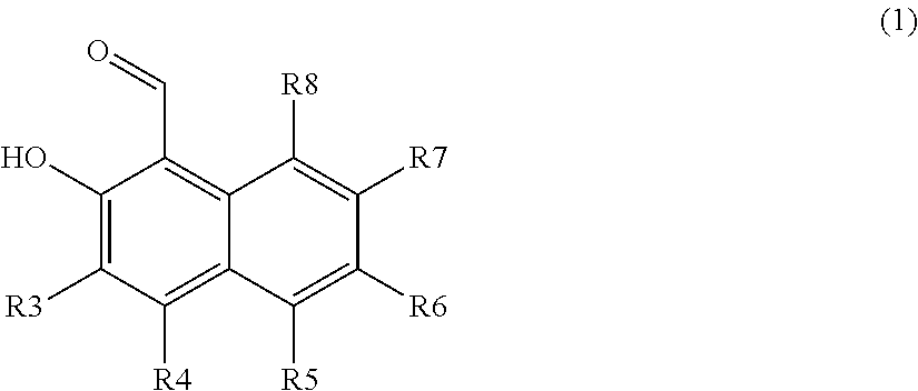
C1(O)=C([R3])C([R4])=C2C(=C1C=O)C([R8])=C([R7])C([R6])=C2[R5]
